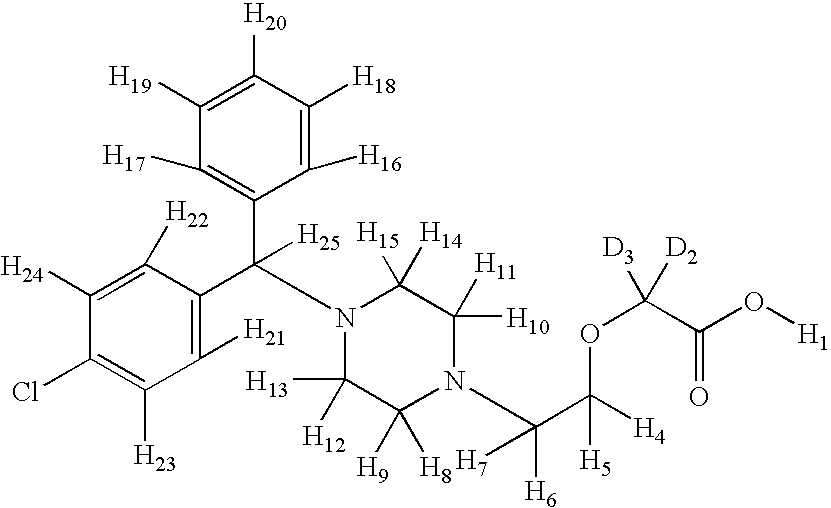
C1([H24])=C([H22])C(C(C2=C([H17])C([H19])=C([H20])C([H18])=C2[H16])([H25])N2C([H13])([H12])C([H9])([H8])N(C(C([H4])(OC([D2])([D3])C(O[H1])=O)[H5])([H6])[H7])C([H10])([H11])C2([H15])[H14])=C([H21])C([H23])=C1Cl
